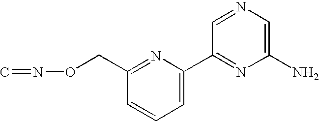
C1=CC=C(C2=NC(N)=CN=C2)N=C1CON=C
